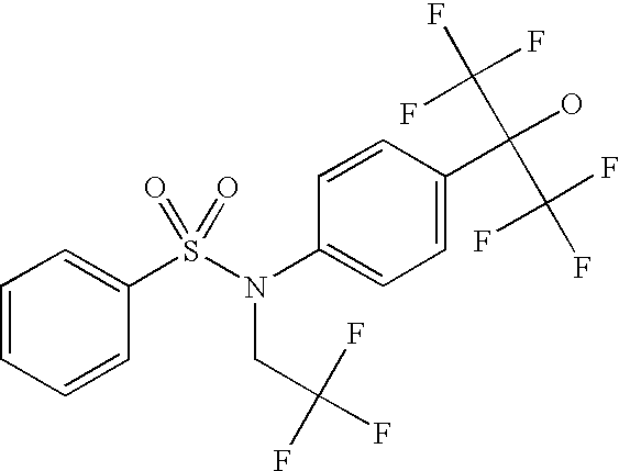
C1=CC=CC(S(N(C2=CC=C(C(C(F)(F)F)(O)C(F)(F)F)C=C2)CC(F)(F)F)(=O)=O)=C1
